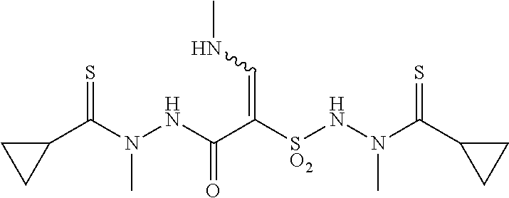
C1(C(N(NC(C([SO2]NN(C)C(C2CC2)=S)=CNC)=O)C)=S)CC1
